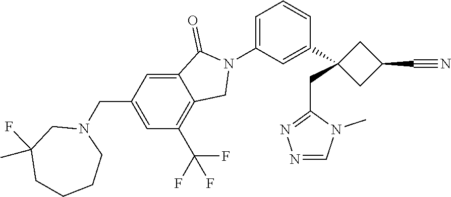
C1=C2C(=O)N(C3=CC=CC(C4(CC5=NN=CN5C)CC(C#N)C4)=C3)CC2=C(C(F)(F)F)C=C1CN1CC(C)(F)CCCC1
